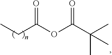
O=C(OC(C(C)(C)C)=O)CC
